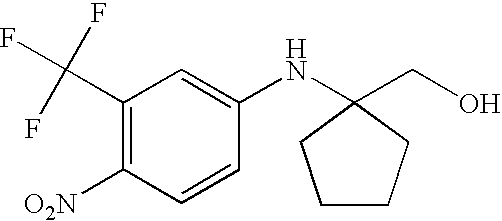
C1(C(F)(F)F)=C([O2N])C=CC(NC2(CO)CCCC2)=C1
